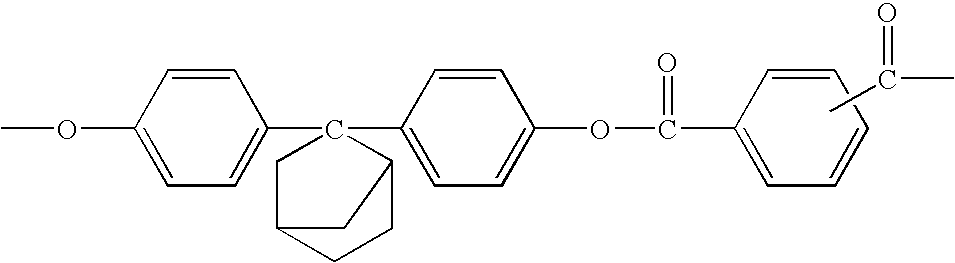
CC(=O)C.COC1=CC=C(C2(C3=CC=C(OC(=O)C4=CC=CC=C4)C=C3)CC3CCC2C3)C=C1
